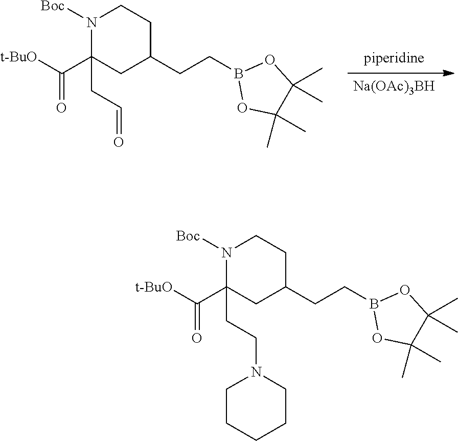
[piperidine].[Na(OAc)3BH].C1(C([t-BuO])=O)(CC=O)CC(CCB2OC(C)(C)C(C)(C)O2)CCN1[Boc].C1(C([t-BuO])=O)(CCN2CCCCC2)CC(CCB2OC(C)(C)C(C)(C)O2)CCN1[Boc]
